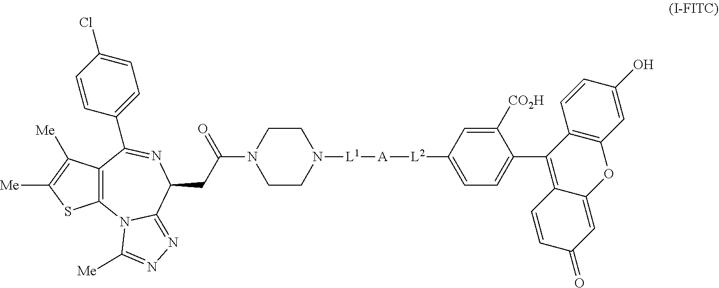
C12=C(N3C(=NN=C3[Me])C(CC(=O)N3CCN([L1][A][L2]C4=CC=C(C5=C6C(=CC(=O)C=C6)OC6=C5C=CC(O)=C6)C([CO2H])=C4)CC3)N=C1C1=CC=C(Cl)C=C1)SC([Me])=C2[Me]
